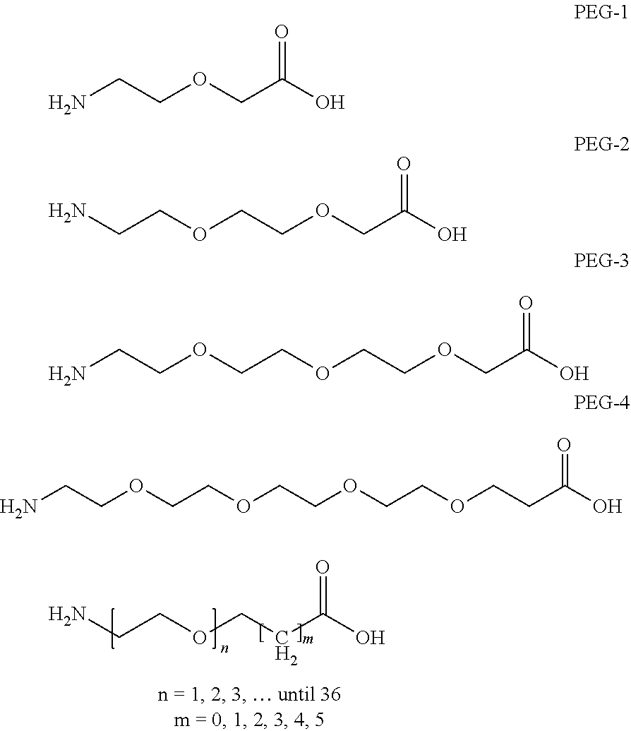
C(COCCC(O)=O)N.NCCOCC(O)=O.O(CCOCC(O)=O)CCN.O(CCOCC(O)=O)CCOCCN.O(CCOCCOCCC(O)=O)CCOCCN
